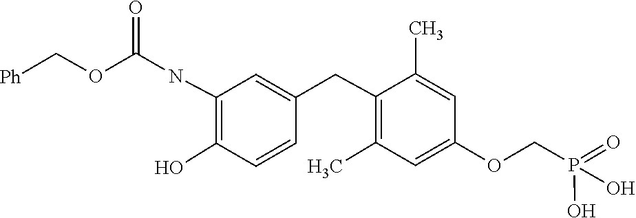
C1=C(CC2=C(C)C=C(OCP(=O)(O)O)C=C2C)C=CC(O)=C1NC(OC[Ph])=O
